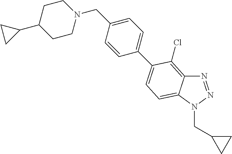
N1=NN(CC2CC2)C2=CC=C(C3=CC=C(CN4CCC(C5CC5)CC4)C=C3)C(Cl)=C12
